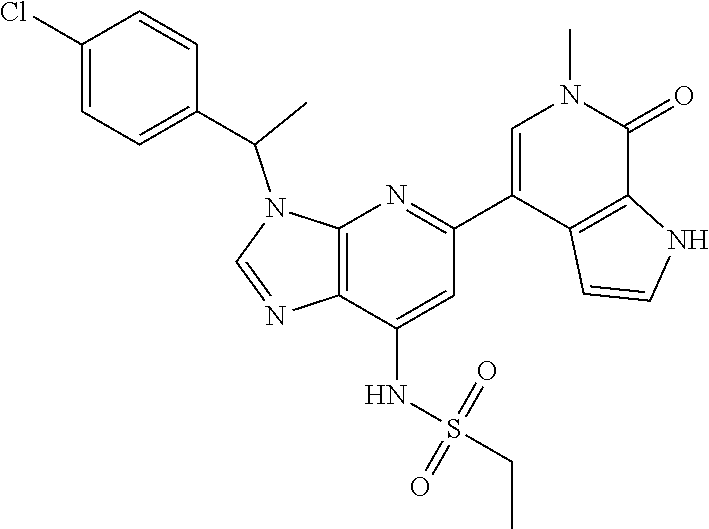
N1(C(C2=CC=C(Cl)C=C2)C)C=NC2=C1N=C(C1=CN(C)C(=O)C3=C1C=CN3)C=C2NS(CC)(=O)=O
